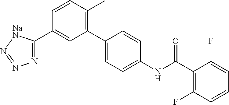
N1=C(C2=CC(C3=CC=C(NC(C4=C(F)C=CC=C4F)=O)C=C3)=C(C)C=C2)[NaN]N=N1
